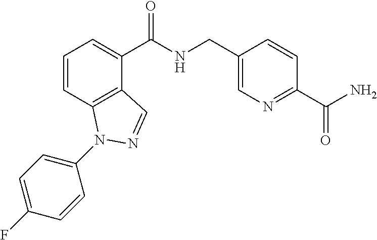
C1=CC2=C(C(C(NCC3=CN=C(C(N)=O)C=C3)=O)=C1)C=NN2C1=CC=C(F)C=C1
